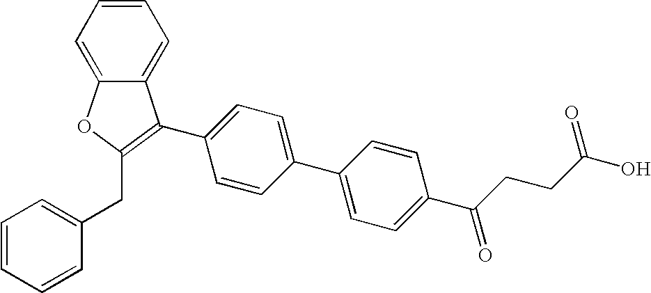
C1=C(C2=C(CC3=CC=CC=C3)OC3=CC=CC=C32)C=CC(C2=CC=C(C(CCC(=O)O)=O)C=C2)=C1
